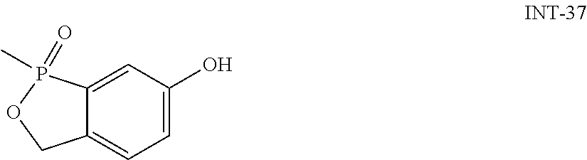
C12=CC(O)=CC=C1COP2(=O)C
